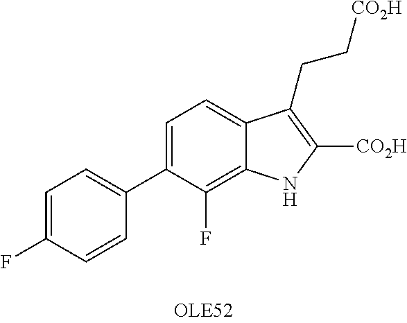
C1=C(C2=CC=C(F)C=C2)C(F)=C2C(=C1)C(CC[CO2H])=C([CO2H])N2
